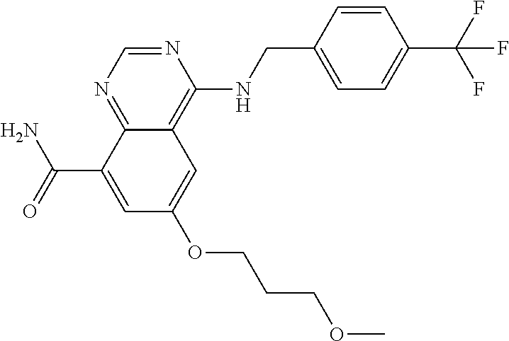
C(C1=CC(OCCCOC)=CC2=C(NCC3=CC=C(C(F)(F)F)C=C3)N=CN=C12)(N)=O
